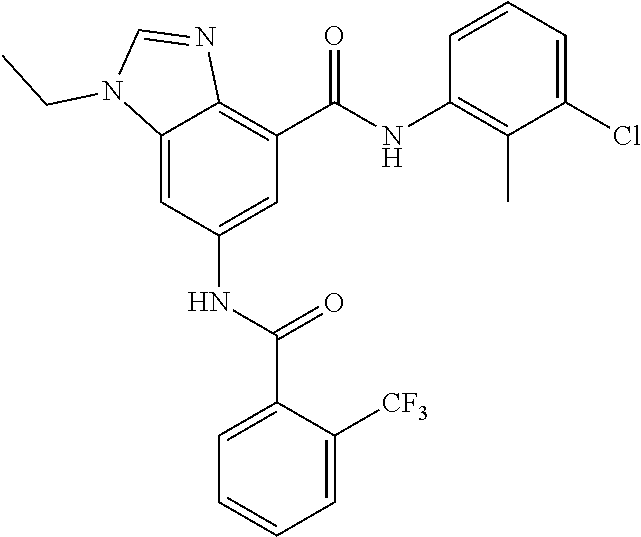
C12=CC(NC(C3=CC=CC=C3[CF3])=O)=CC(C(=O)NC3=C(C)C(Cl)=CC=C3)=C1N=CN2CC
